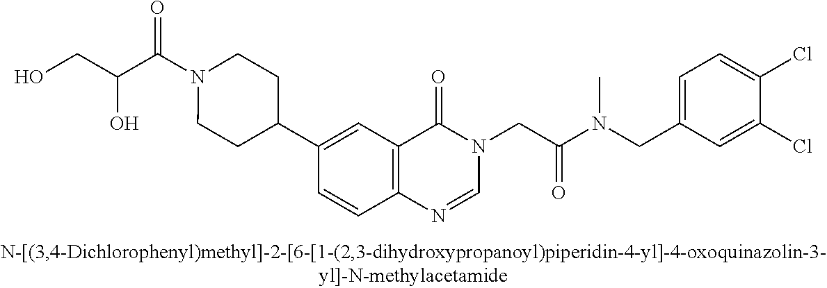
C(C(N1CCC(C2=CC3=C(C=C2)N=CN(CC(N(CC2=CC=C(Cl)C(Cl)=C2)C)=O)C3=O)CC1)=O)(CO)O
